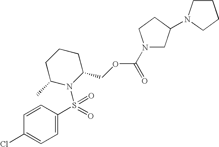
C1=C(S(N2C(COC(N3CC(N4CCCC4)CC3)=O)CCCC2C)(=O)=O)C=CC(Cl)=C1
